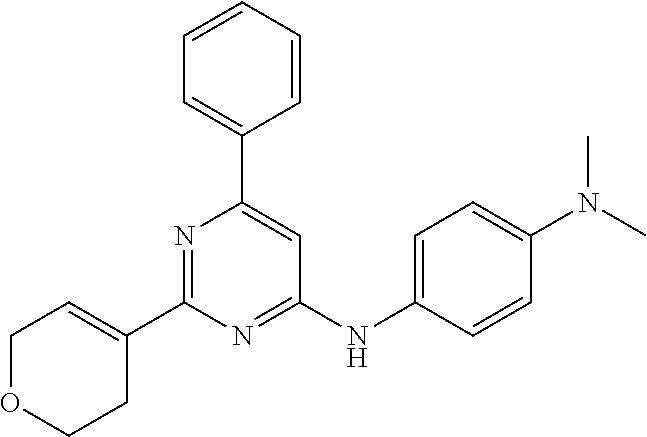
C1=C(C2=CC(NC3=CC=C(N(C)C)C=C3)=NC(C3=CCOCC3)=N2)C=CC=C1
